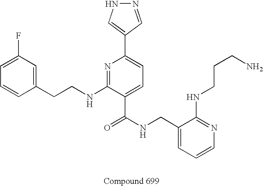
C1=CC(CCNC2=NC(C3=CNN=C3)=CC=C2C(NCC2=CC=CN=C2NCCCN)=O)=CC(F)=C1
